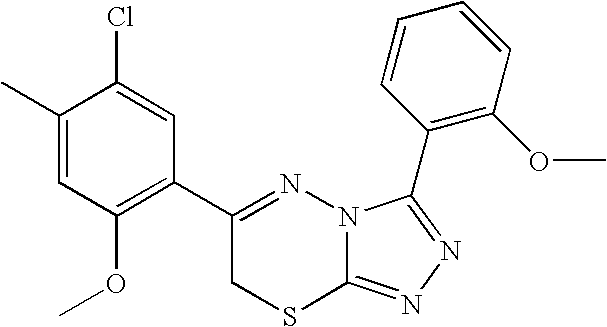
C1=C(C)C(Cl)=CC(C2=NN3C(=NN=C3C3=C(OC)C=CC=C3)SC2)=C1OC
